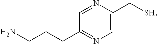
NCCCC1=NC=C(CS)N=C1
